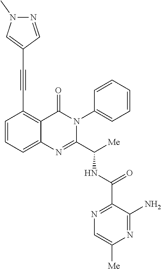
C12=C(C#CC3=CN(C)N=C3)C=CC=C1N=C(C([Me])NC(C1=NC=C([Me])N=C1N)=O)N(C1=CC=CC=C1)C2=O
